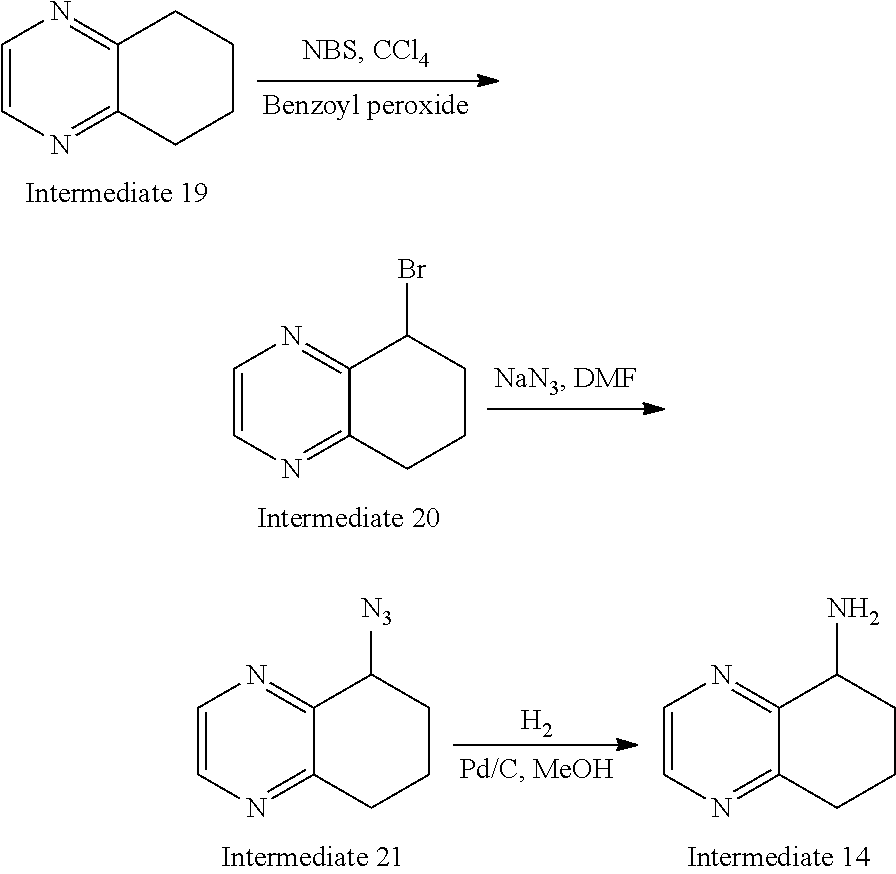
C1=CN=C2C(=N1)CCCC2.C1=CN=C2C(=N1)C(Br)CCC2.C1=CN=C2C(=N1)C([N3])CCC2.[H2].C1=CN=C2C(=N1)C(N)CCC2
